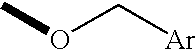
O(C[Ar])C
